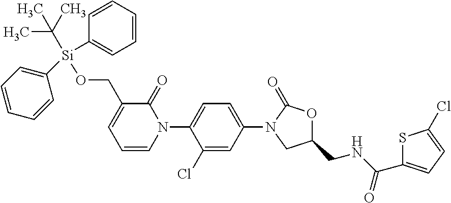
N1(C2=CC=C(N3CC(CNC(C4=CC=C(Cl)S4)=O)OC3=O)C=C2Cl)C(=O)C(CO[Si](C2=CC=CC=C2)(C2=CC=CC=C2)C(C)(C)C)=CC=C1
